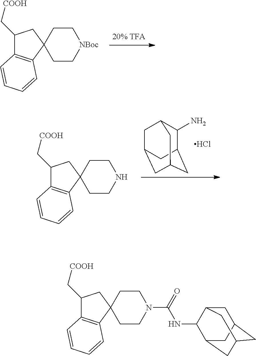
C1C[NBoc]CCC12CC(C[COOH])C1=C2C=CC=C1.C1(N)C2CC3CC(CC1C3)C2.Cl.C1CNCCC12CC(C[COOH])C1=C2C=CC=C1.C1CN(C(NC2C3CC4CC(CC2C4)C3)=O)CCC12CC(C[COOH])C1=C2C=CC=C1
